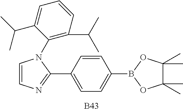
C1=CC(C2=NC=CN2C2=C(C(C)C)C=CC=C2C(C)C)=CC=C1B1OC(C)(C)C(C)(C)O1.[B43]
